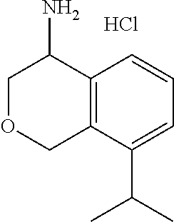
C12=C(C(C(C)C)=CC=C1)COCC2N.Cl
